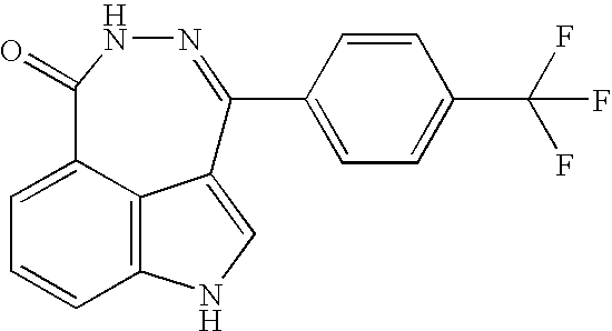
C12=C3C(=CC=C1)C(=O)NN=C(C1=CC=C(C(F)(F)F)C=C1)C3=CN2
